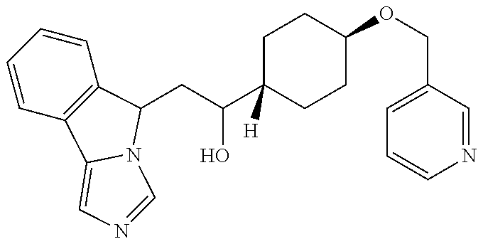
C1=CC=CC2=C1C1=CN=CN1C2CC(C1([H])CCC(OCC2=CC=CN=C2)CC1)O
